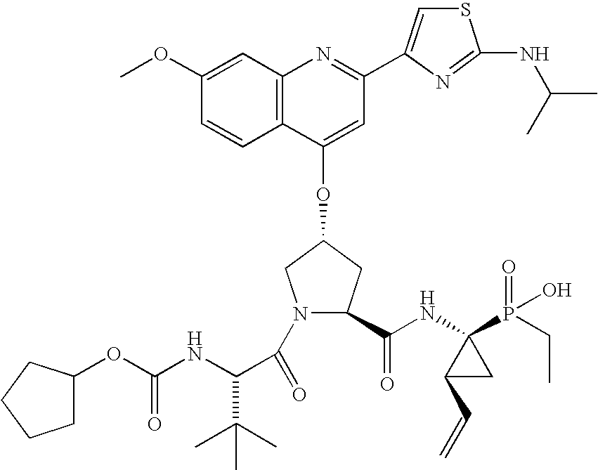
C12=C(C=C(OC)C=C1)N=C(C1=CSC(NC(C)C)=N1)C=C2OC1CC(C(NC2(P(=O)(O)CC)C(C=C)C2)=O)N(C(=O)C(NC(=O)OC2CCCC2)C(C)(C)C)C1
